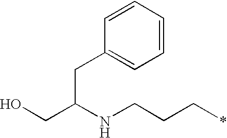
OCC(NCCC*)CC1=CC=CC=C1
